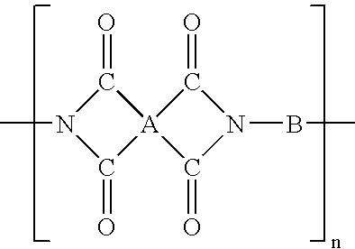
N1(C)C(=O)[A]2(C1=O)C(=O)N(BC)C2=O
